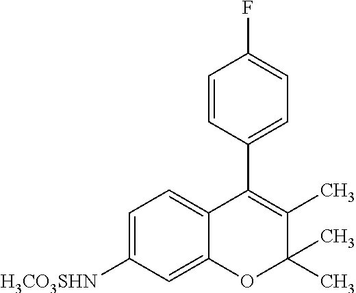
C1=C([H3CO3SHN])C=C2C(=C1)C(C1=CC=C(F)C=C1)=C(C)C(C)(C)O2
